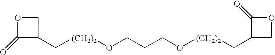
C1(=O)C(C[(CH2)2]OCCCO[(CH2)2]CC2COC2=O)CO1
